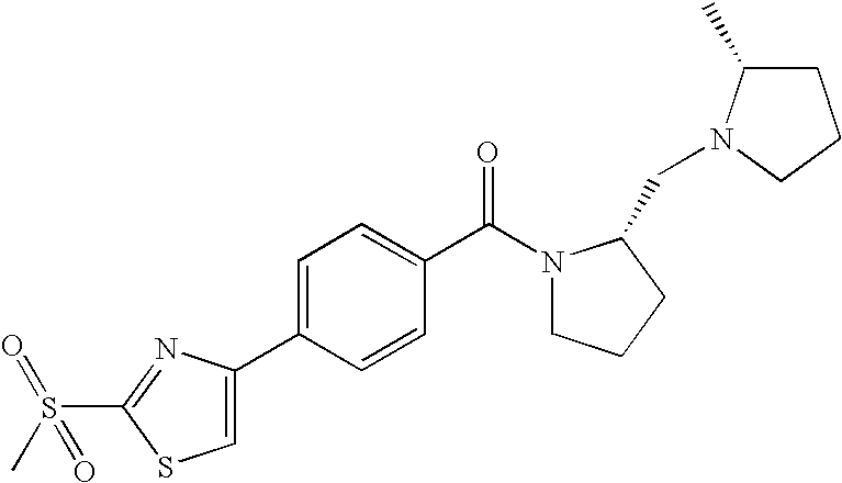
C1=C(C2=CSC(S(=O)(C)=O)=N2)C=CC(C(N2CCCC2CN2C(C)CCC2)=O)=C1
